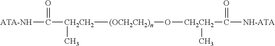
[(OCH2CH2)n]([CH2CH2](C(=O)[ATA-NH])C)O[CH2CH2](C(=O)[NH-ATA])C
